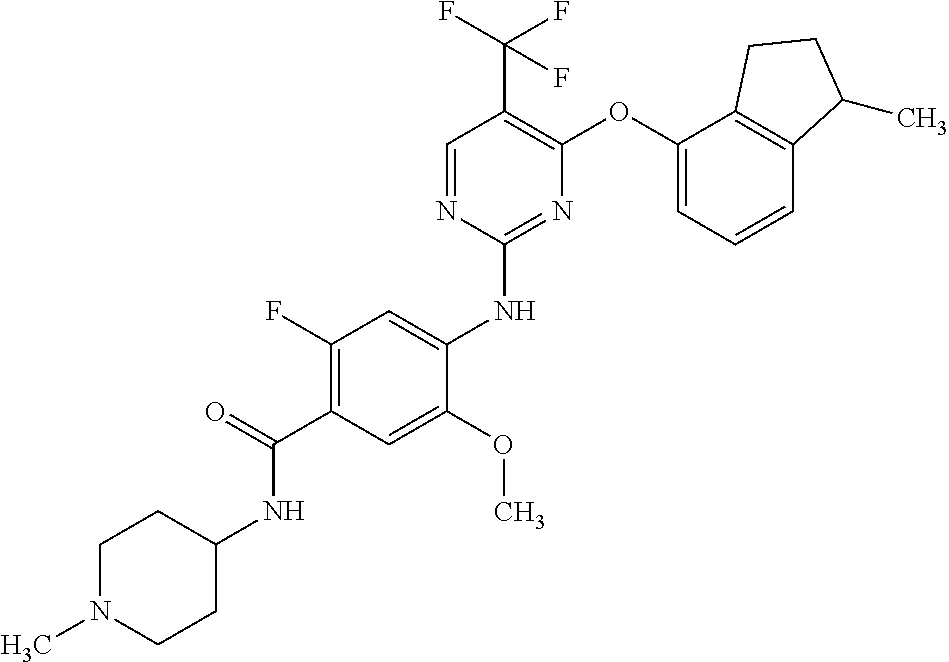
C1(F)=C(C(=O)NC2CCN(C)CC2)C=C(OC)C(NC2=NC(OC3=CC=CC4=C3CCC4C)=C(C(F)(F)F)C=N2)=C1
